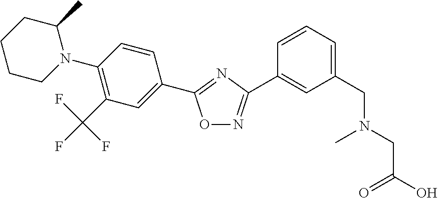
C1CN(C2=C(C(F)(F)F)C=C(C3=NC(C4=CC(CN(C)CC(O)=O)=CC=C4)=NO3)C=C2)C(C)CC1
